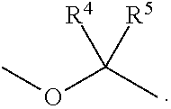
COC(C)([R4])[R5]
